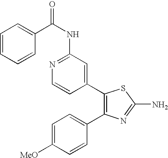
C1=CC=CC(C(NC2=NC=CC(C3=C(C4=CC=C([MeO])C=C4)N=C(N)S3)=C2)=O)=C1
